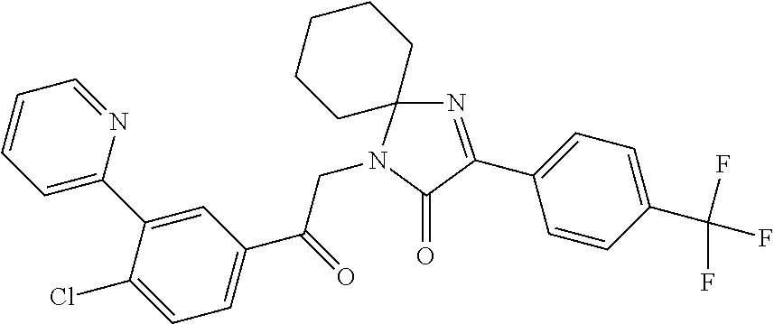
N1=C(C2=CC=C(C(F)(F)F)C=C2)C(=O)N(CC(C2=CC=C(Cl)C(C3=CC=CC=N3)=C2)=O)C12CCCCC2
